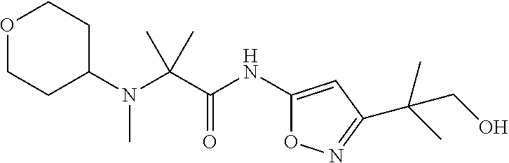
O1CCC(N(C(C(NC2=CC(C(C)(C)CO)=NO2)=O)(C)C)C)CC1
